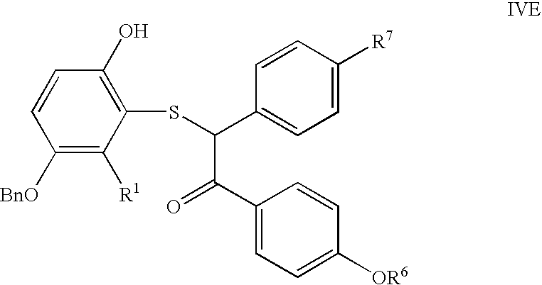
C1([BnO])=C([R1])C(SC(C(=O)C2=CC=C([OR6])C=C2)C2=CC=C([R7])C=C2)=C(O)C=C1
